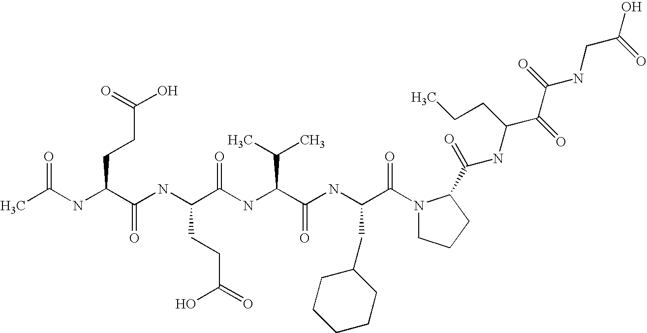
CC(NC(C(NC(C(NC(C(NC(C(N1CCCC1C(=O)NC(C(C(NCC(O)=O)=O)=O)CCC)=O)CC1CCCCC1)=O)C(C)C)=O)CCC(=O)O)=O)CCC(O)=O)=O
